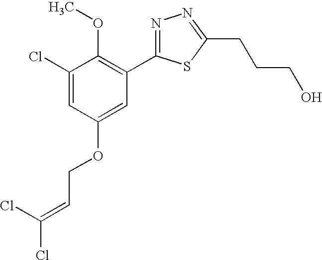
C1(Cl)=CC(OCC=C(Cl)Cl)=CC(C2=NN=C(CCCO)S2)=C1OC
